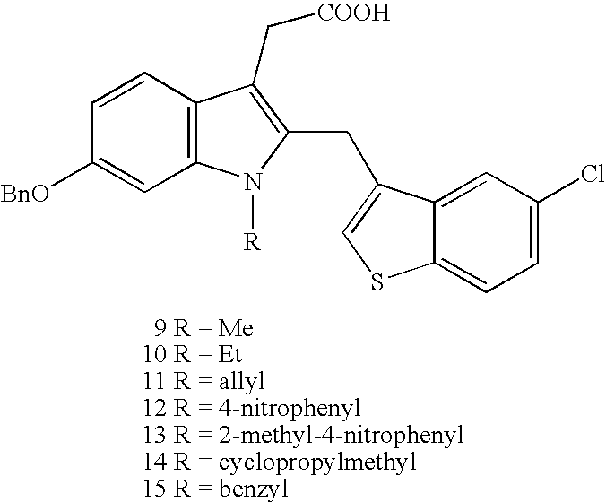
C1=CC2=C(C=C1[BnO])N([R])C(CC1=CSC3=CC=C(Cl)C=C31)=C2C[COOH]
